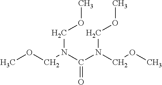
C(=O)(N(COC)COC)N(COC)COC
